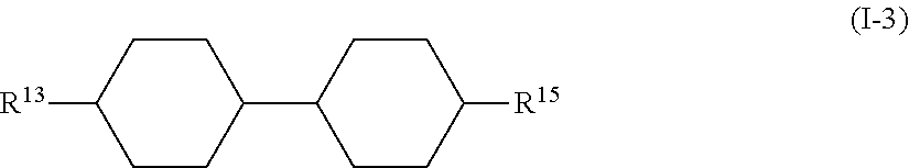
[R13]C1CCC(C2CCC([R15])CC2)CC1
